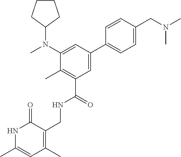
C1(N(C2CCCC2)C)=CC(C2=CC=C(CN(C)C)C=C2)=CC(C(=O)NCC2=C(C)C=C(C)NC2=O)=C1C
